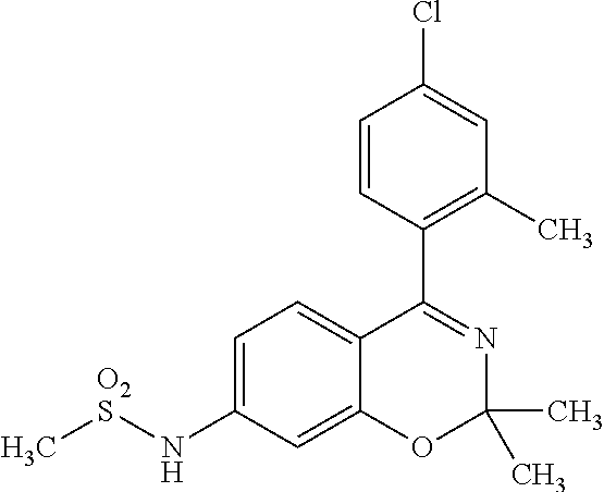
C1=CC(C2=NC(C)(C)OC3=CC(N[O2S]C)=CC=C23)=C(C)C=C1Cl
